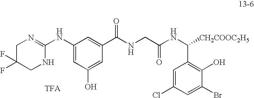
C1(NC2=NCC(F)(F)CN2)=CC(O)=CC(C(=O)NCC(NC(C2=C(O)C(Br)=CC(Cl)=C2)[CH2COOC2H5])=O)=C1
